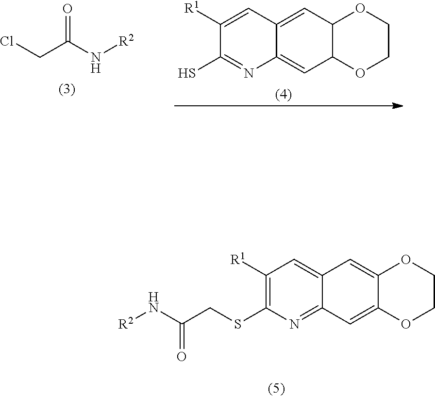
C12C(OCCO1)C=C1C(=C2)C=C([R1])C(S)=N1.ClCC(N[R2])=O.C12=CC3=CC([R1])=C(SCC(N[R2])=O)N=C3C=C1OCCO2
